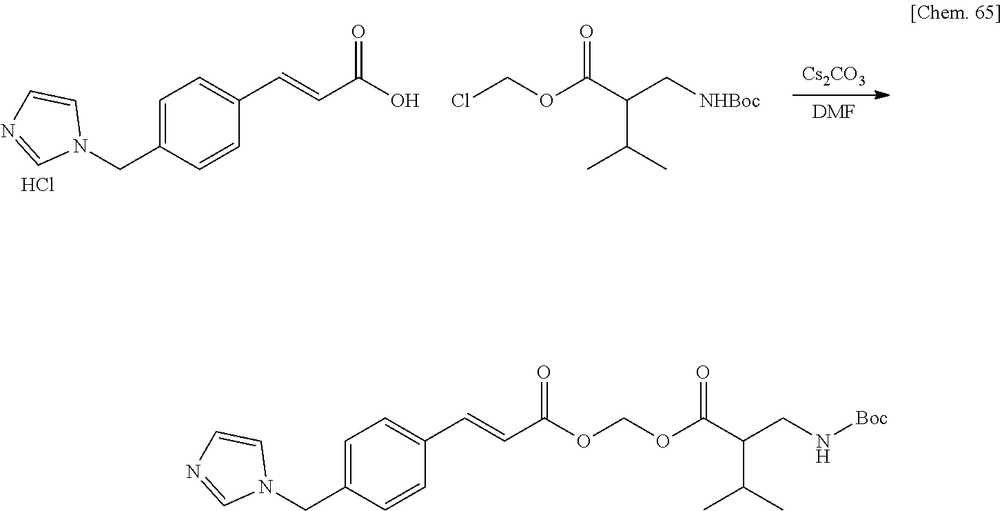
[Cs2CO3].[DMF].N1(CC2=CC=C(C=CC(=O)O)C=C2)C=CN=C1.ClCOC(C(C[NHBoc])C(C)C)=O.Cl.N1(CC2=CC=C(C=CC(=O)OCOC(C(CN[Boc])C(C)C)=O)C=C2)C=CN=C1
